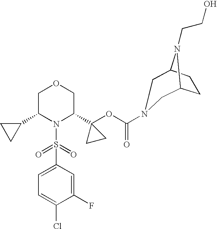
C1(C2N(S(=O)(=O)C3=CC=C(Cl)C(F)=C3)C(C3(OC(=O)N4CC5CCC(N5CCO)C4)CC3)COC2)CC1
